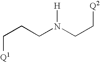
C(N(CC[Q2])[H])CC[Q1]
